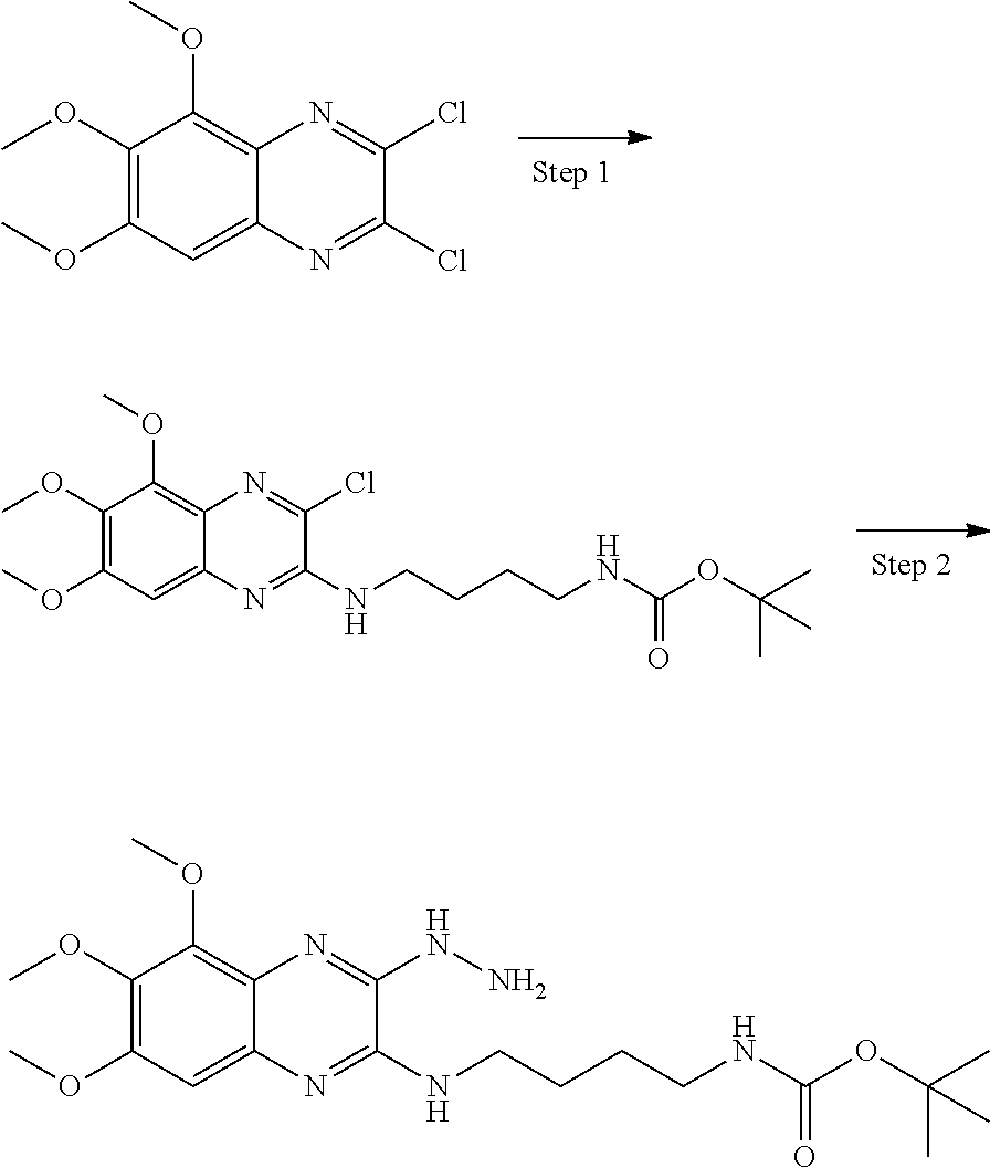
C1(OC)=C(OC)C=C2C(=C1OC)N=C(Cl)C(Cl)=N2.C1(OC)=C(OC)C=C2C(=C1OC)N=C(Cl)C(NCCCCNC(OC(C)(C)C)=O)=N2.C1(OC)=C(OC)C=C2C(=C1OC)N=C(NN)C(NCCCCNC(OC(C)(C)C)=O)=N2
